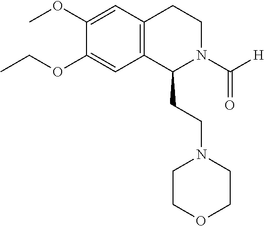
C(OC1=CC2=C(C=C1OC)CCN(C([H])=O)C2CCN1CCOCC1)C
